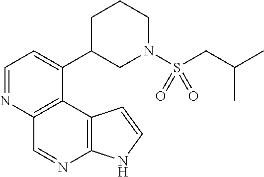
C1=NC2=C(C(C3CN(S(CC(C)C)(=O)=O)CCC3)=C1)C1=C(N=C2)NC=C1
